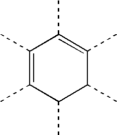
C1(C)=C(C)C(C)C(C)C(C)=C1C
